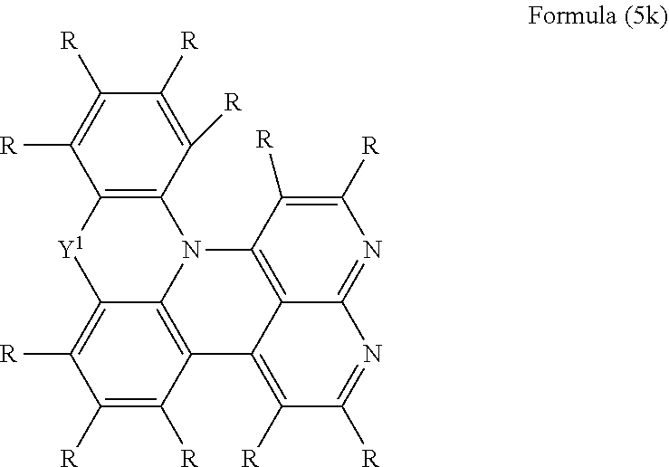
C12=C(C([R])=C([R])C([R])=C1[R])N1C3=C(C([R])=C([R])C([R])=C3[Y1]2)C2=C([R])C([R])=NC3=NC([R])=C([R])C1=C23
